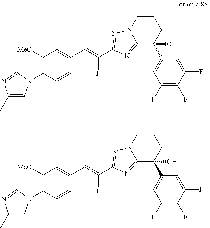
C1=C(C=C(C2=NN3CCCC(C4=CC(F)=C(F)C(F)=C4)(O)C3=N2)F)C=CC(N2C=C(C)N=C2)=C1[MeO].C1=C(C=C(C2=NN3CCCC(C4=CC(F)=C(F)C(F)=C4)(O)C3=N2)F)C=CC(N2C=C(C)N=C2)=C1[MeO]
